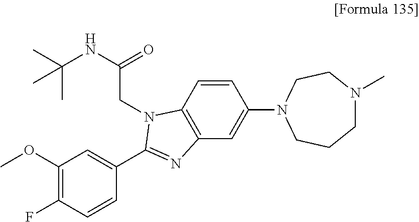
C1(OC)=C(F)C=CC(C2=NC3=C(C=CC(N4CCN(C)CCC4)=C3)N2CC(NC(C)(C)C)=O)=C1
